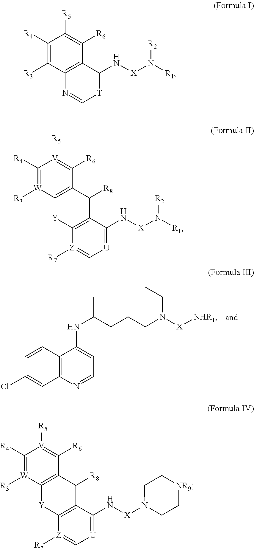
C1=CC2=C(C=C1Cl)N=CC=C2NC(C)CCCN([X][NHR1])CC.C1([R4])=C([R3])C2=C(C([R6])=C1[R5])C(N[X]N([R1])[R2])=[T]C=N2.C1([R4])=[W]([R3])C2=C(C([R6])=[V]1[R5])C([R8])C1=C([Y]2)[Z]([R7])=C[U]=C1N[X]N([R1])[R2].C1([R4])=[W]([R3])C2=C(C([R6])=[V]1[R5])C([R8])C1=C([Y]2)[Z]([R7])=C[U]=C1N[X]N1CC[NR9]CC1
